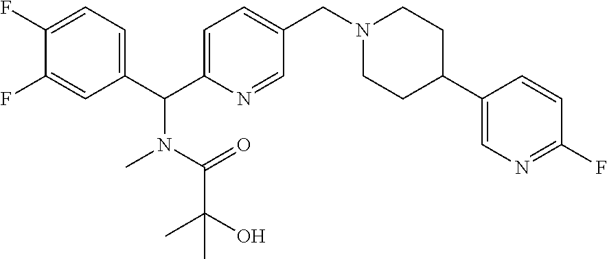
C1(C(C2=CC=C(CN3CCC(C4=CN=C(F)C=C4)CC3)C=N2)N(C)C(=O)C(C)(O)C)=CC=C(F)C(F)=C1
